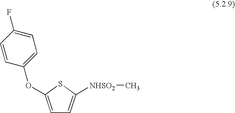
C1=C(OC2=CC=C(F)C=C2)SC([NHSO2]C)=C1
